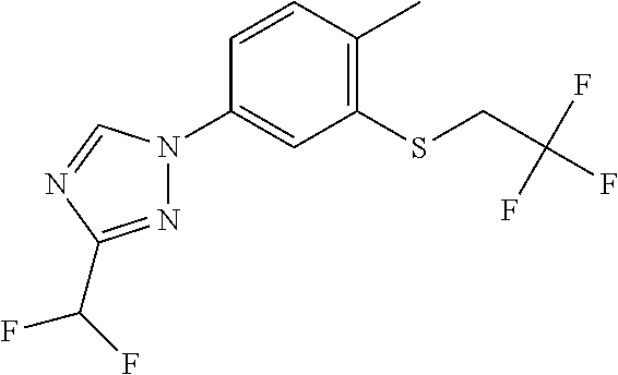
C1(C)=C(SCC(F)(F)F)C=C(N2N=C(C(F)F)N=C2)C=C1
